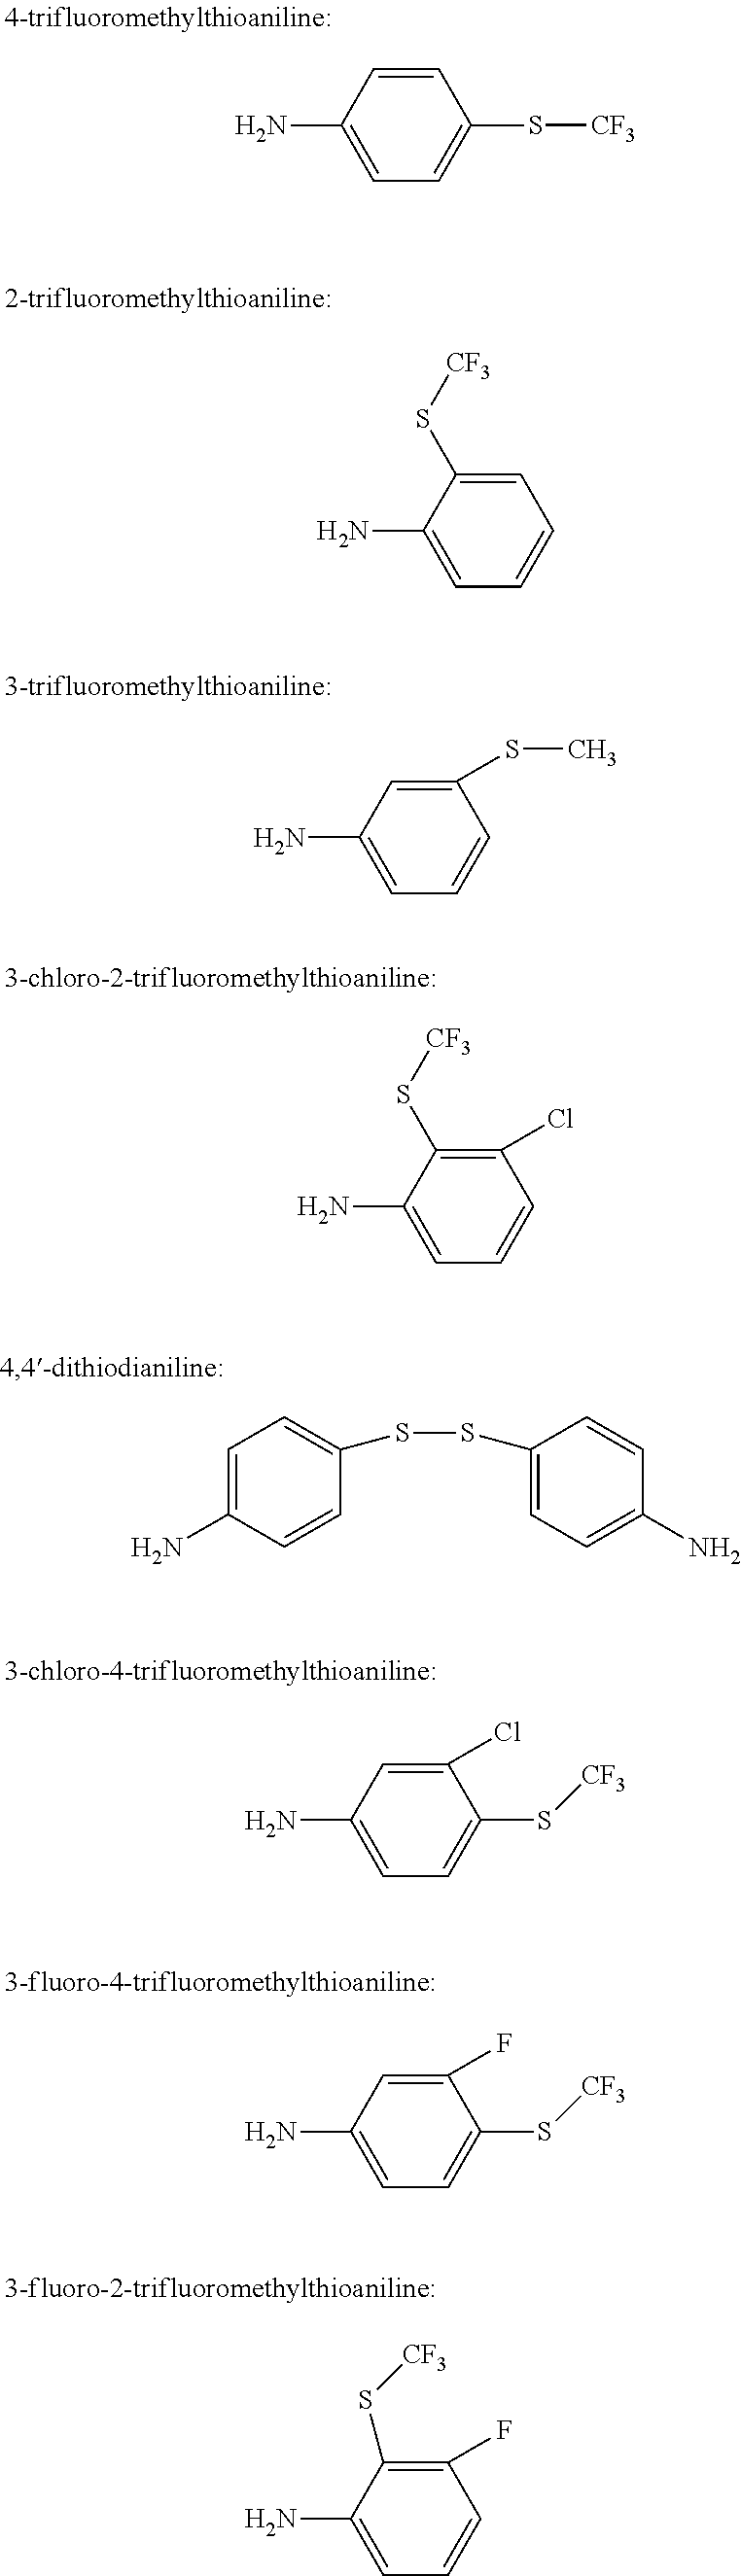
C1=CC(N)=CC=C1S[CF3].C1=C(S[CF3])C(N)=CC=C1.C1(SC)=CC(N)=CC=C1.C1(Cl)=C(S[CF3])C(N)=CC=C1.C1=C(N)C=CC(SSC2=CC=C(N)C=C2)=C1.C1(Cl)=CC(N)=CC=C1S[CF3].C1(F)=CC(N)=CC=C1S[CF3].C1(F)=C(S[CF3])C(N)=CC=C1
